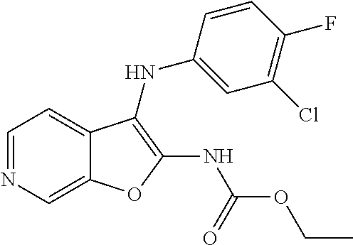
N1=CC=C2C(=C1)OC(NC(OCC)=O)=C2NC1=CC(Cl)=C(F)C=C1
